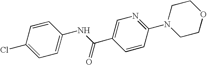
C1=C(Cl)C=CC(NC(C2=CN=C(N3CCOCC3)C=C2)=O)=C1
